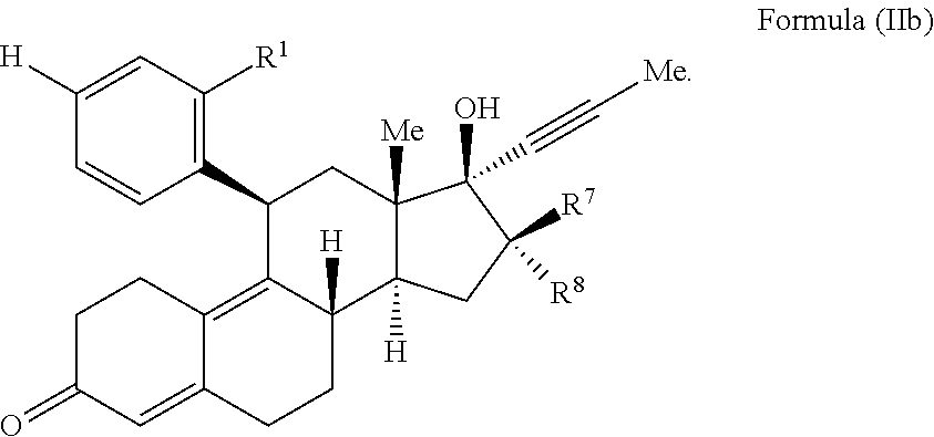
C1C(=O)C=C2C(=C3C([H])(CC2)C2([H])C([Me])(CC3C3=C([R1])C=C([H])C=C3)C(O)(C#C[Me])C([R7])([R8])C2)C1
